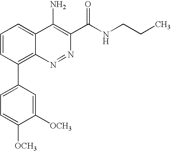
C1=CC(C2=CC=C([OCH3])C([OCH3])=C2)=C2C(=C1)C(N)=C(C(NCCC)=O)N=N2
